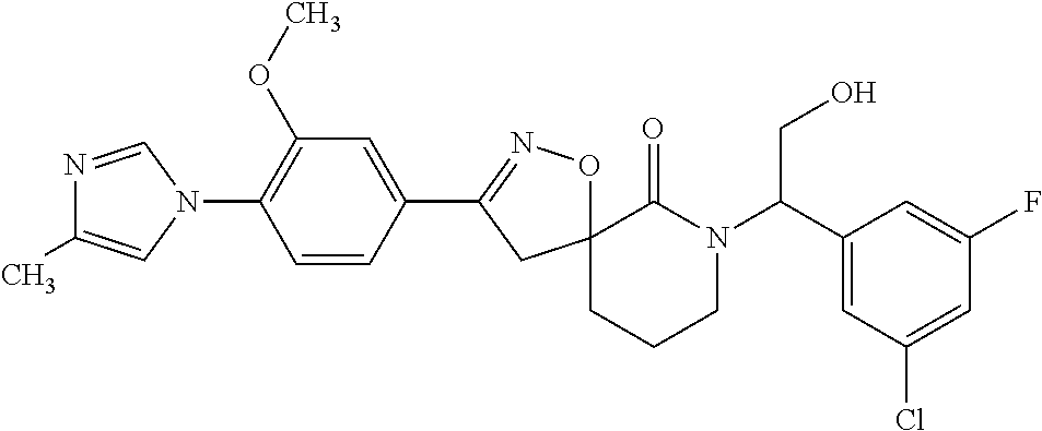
N1=CN(C2=C(OC)C=C(C3=NOC4(C3)CCCN(C(C3=CC(Cl)=CC(F)=C3)CO)C4=O)C=C2)C=C1C
